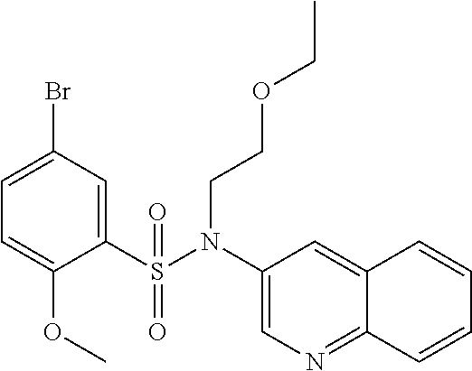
C1(S(N(C2=CN=C3C(=C2)C=CC=C3)CCOCC)(=O)=O)=CC(Br)=CC=C1OC
